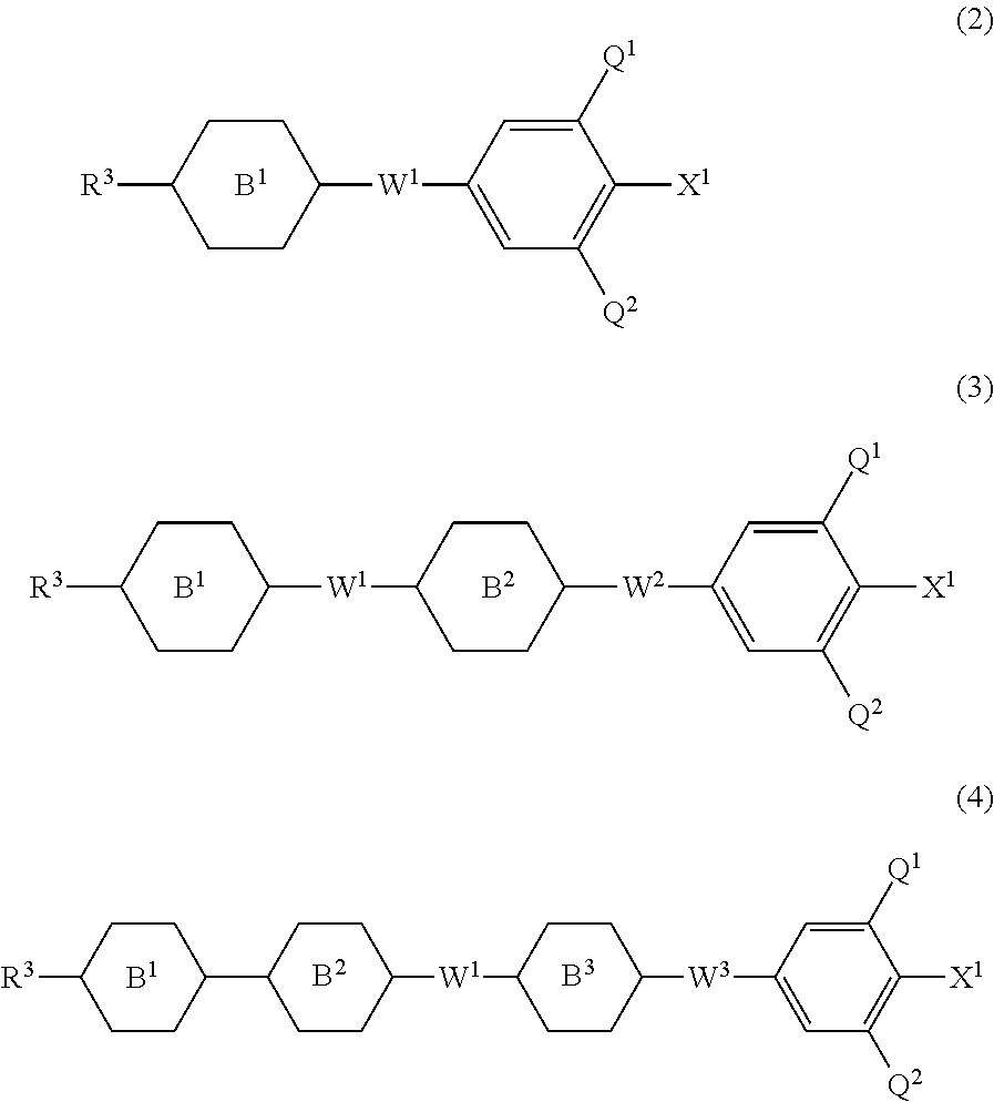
C1CC([W1]C2=CC([Q2])=C([X1])C([Q1])=C2)CCC1[R3].[B1].[B2].C1CC([W2]C2=CC([Q2])=C([X1])C([Q1])=C2)CCC1[W1]C1CCC([R3])CC1.[B1].[B3].[B2].[B1].C1CC([W3]C2=CC([Q2])=C([X1])C([Q1])=C2)CCC1[W1]C1CCC(C2CCC([R3])CC2)CC1
